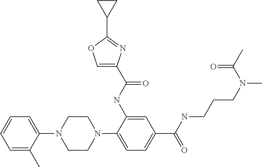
C1(C)=CC=CC=C1N1CCN(C2=CC=C(C(=O)NCCCN(C)C(C)=O)C=C2NC(C2=COC(C3CC3)=N2)=O)CC1
